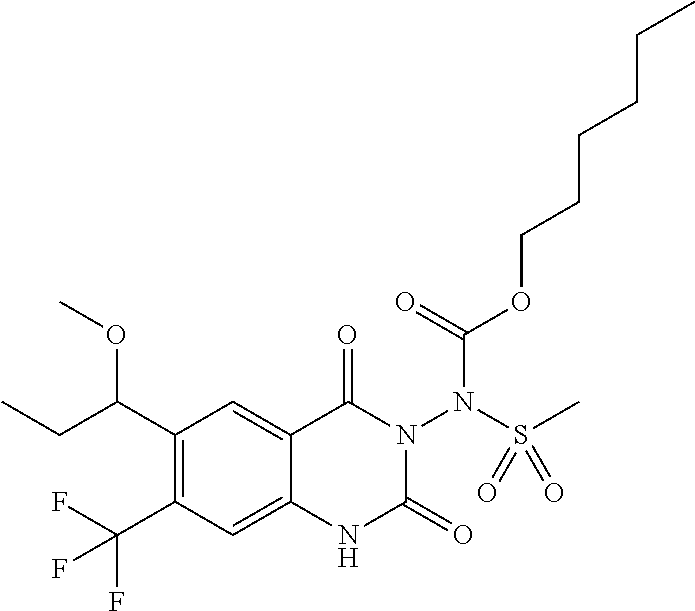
C1(C(OC)CC)=C(C(F)(F)F)C=C2C(=C1)C(=O)N(N(S(C)(=O)=O)C(OCCCCCC)=O)C(=O)N2
